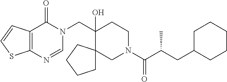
C(C1(O)CCN(C(C(CC2CCCCC2)C)=O)CC12CCCC2)N1C(=O)C2=C(N=C1)SC=C2
